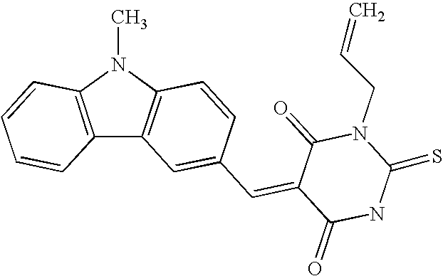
C12=C(N(C)C3=C1C=C(C=C1C(=O)NC(=S)N(CC=C)C1=O)C=C3)C=CC=C2
